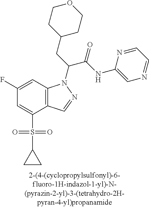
C12=C(C=C(F)C=C1S(=O)(=O)C1CC1)N(C(CC1CCOCC1)C(NC1=CN=CC=N1)=O)N=C2
